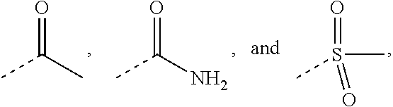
O=C(C)N.O=S(C)(C)=O.O=C(C)C
